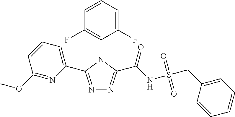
N1=C(C2=CC=CC(OC)=N2)N(C2=C(F)C=CC=C2F)C(C(NS(CC2=CC=CC=C2)(=O)=O)=O)=N1
